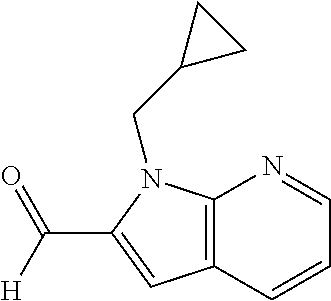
C12=C(C=C(C([H])=O)N1CC1CC1)C=CC=N2
